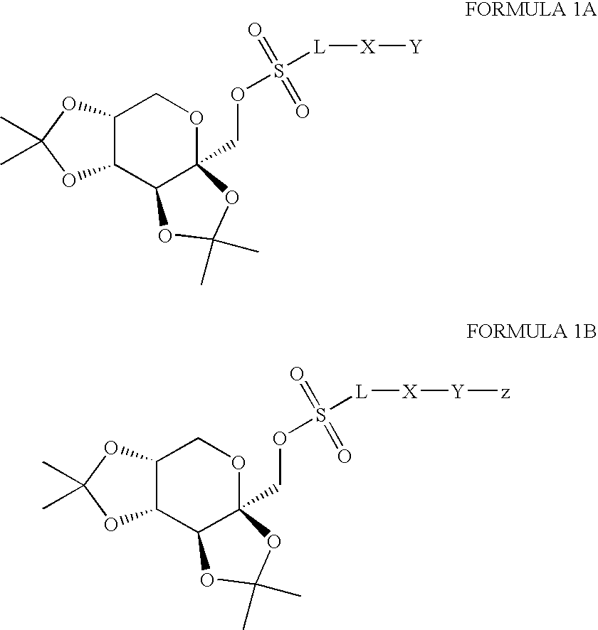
C12C(C3C(COS([L][X][Y])(=O)=O)(OC1)OC(C)(C)O3)OC(C)(C)O2.C12C(C3C(COS([L][X][Y][z])(=O)=O)(OC1)OC(C)(C)O3)OC(C)(C)O2
